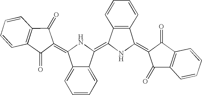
C12=CC=CC=C1C(=C1NC(=C3C(=O)C4=C(C3=O)C=CC=C4)C3=C1C=CC=C3)NC2=C1C(=O)C2=C(C1=O)C=CC=C2
